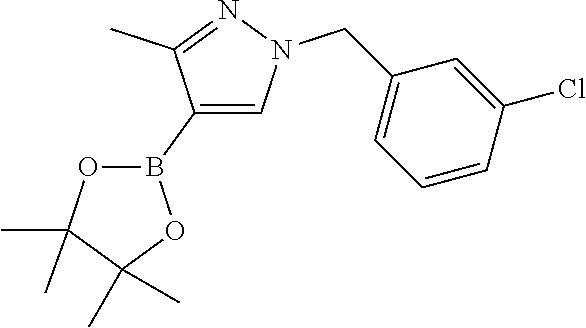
C1(B2OC(C)(C)C(C)(C)O2)=CN(CC2=CC=CC(Cl)=C2)N=C1C
